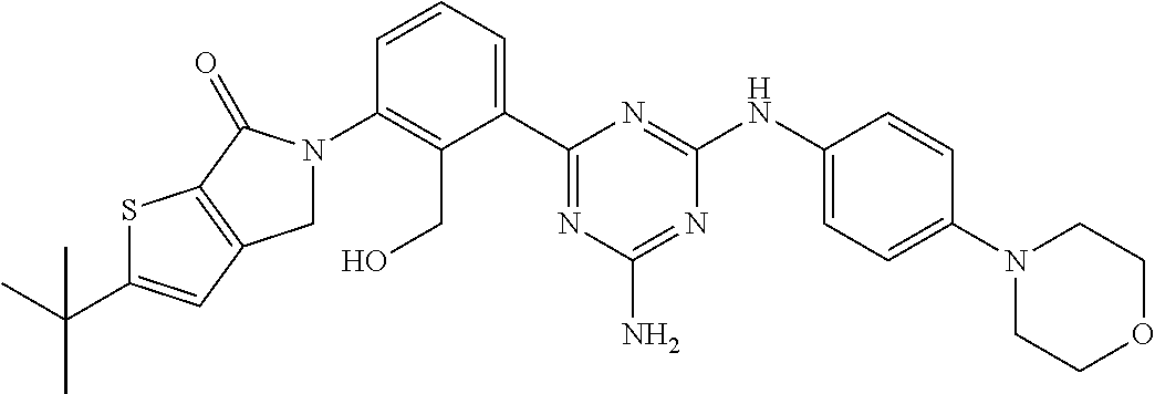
C1(N2CC3=C(C2=O)SC(C(C)(C)C)=C3)=C(CO)C(C2=NC(N)=NC(NC3=CC=C(N4CCOCC4)C=C3)=N2)=CC=C1
